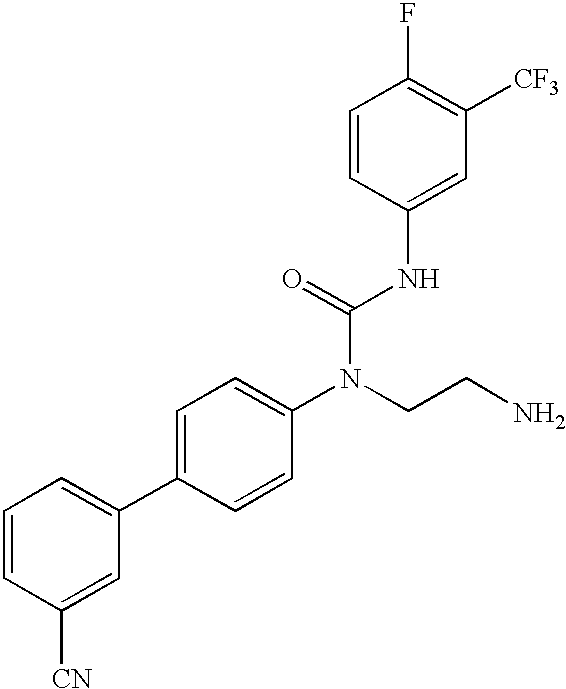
C1=CC([CN])=CC(C2=CC=C(N(CCN)C(=O)NC3=CC([CF3])=C(F)C=C3)C=C2)=C1
